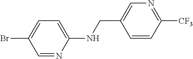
BrC1=CC=C(NCC2=CN=C([CF3])C=C2)N=C1
